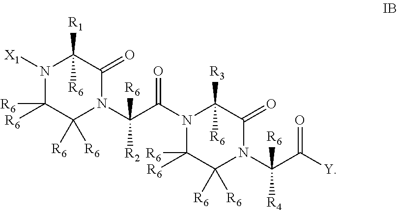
N1([X1])C([R6])([R6])C([R6])([R6])N(C(C(=O)N2C([R6])([R6])C([R6])([R6])N(C(C(=O)[Y])([R6])[R4])C(=O)C2([R6])[R3])([R6])[R2])C(=O)C1([R6])[R1]
